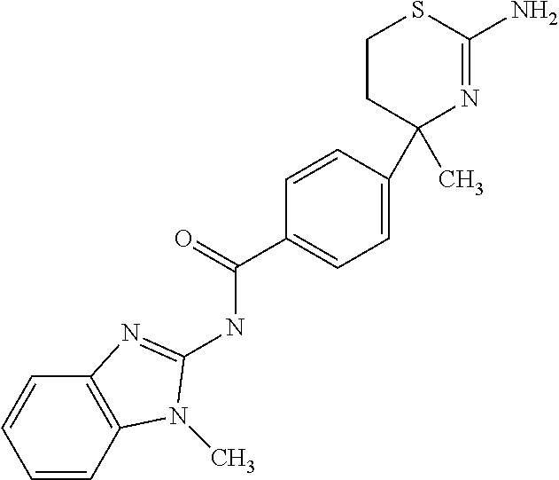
C1CC(C2=CC=C(C(=O)NC3=NC4=C(C=CC=C4)N3C)C=C2)(C)N=C(N)S1
